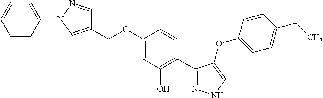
C1=NN(C2=CC=CC=C2)C=C1COC1=CC(O)=C(C2=NNC=C2OC2=CC=C(CC)C=C2)C=C1
